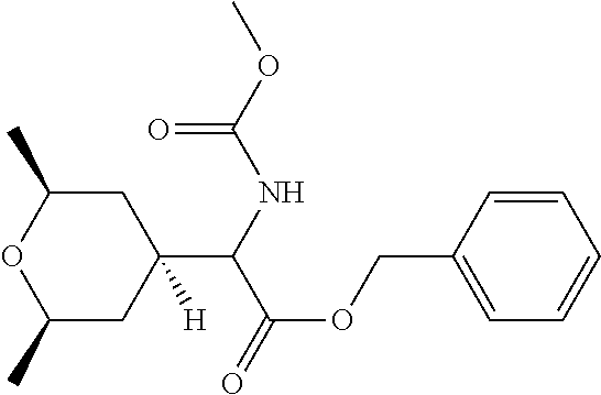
C1(C)CC(C(NC(=O)OC)C(=O)OCC2=CC=CC=C2)([H])CC(C)O1
